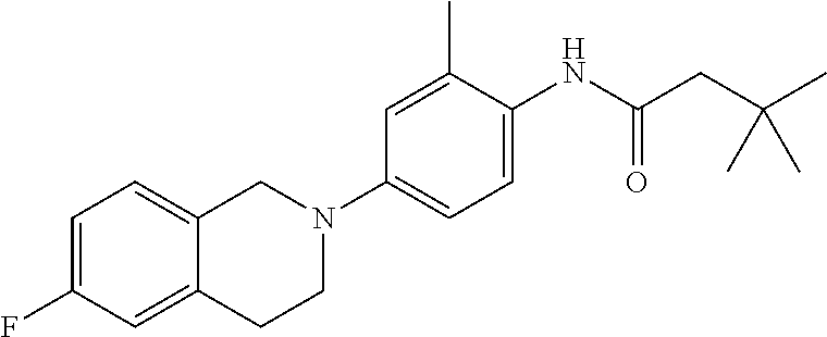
C1(F)=CC=C2C(=C1)CCN(C1=CC=C(NC(CC(C)(C)C)=O)C(C)=C1)C2
